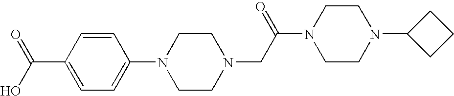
O=C(O)C1=CC=C(N2CCN(CC(N3CCN(C4CCC4)CC3)=O)CC2)C=C1
